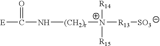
[E]C(=O)N[(CH2)r]N([R13][SO3])([R14])[R15]
